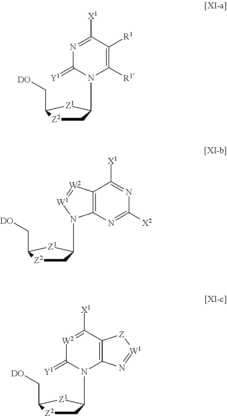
N1=C([X1])C([R1])=C([R1])N(C2C[Z2]C(C[DO])[Z1]2)C1=[Y1].N1=C([X1])C2=C(N=C1[X2])N(C1C[Z2]C(C[DO])[Z1]1)[W1]=[W2]2.[W2]1=C([X1])C2=C(N(C3C[Z2]C(C[DO])[Z1]3)C1=[Y1])N=[W1][Z]2
